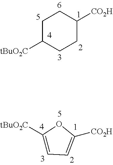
C1C([tBuO2C])CCC([CO2H])C1.C1([tBuO2C])=CC=C([CO2H])O1
